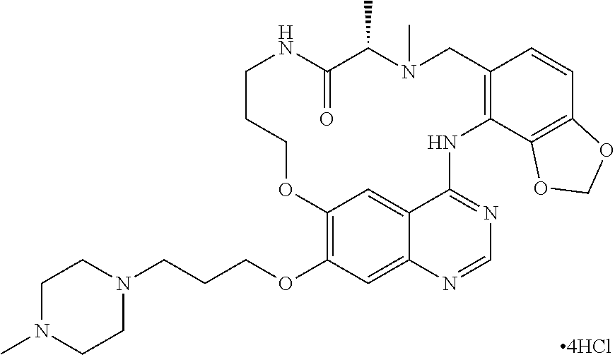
C1N(C)CCN(CCCOC2=C3C=C4C(=C2)N=CN=C4NC2=C(C=CC4=C2OCO4)CN(C)C(C)C(=O)NCCCO3)C1.[4HCl]
